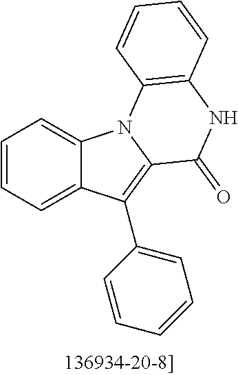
C1=CC=C2C(=C1)N1C(=C2C2=CC=CC=C2)C(=O)NC2=C1C=CC=C2
